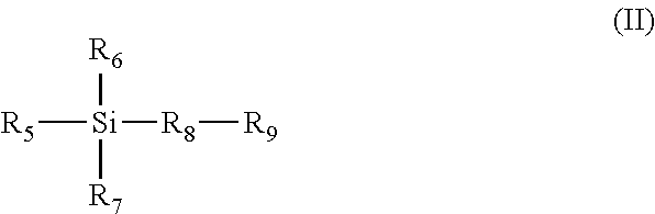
[R5][Si]([R6])([R8][R9])[R7]
